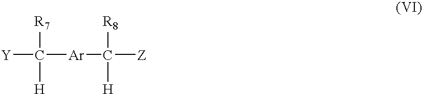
[Y]C([Ar]C([Z])([H])[R8])([R7])[H]
